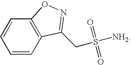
C1=CC2=C(C=C1)ON=C2CS([NH2])(=O)=O
